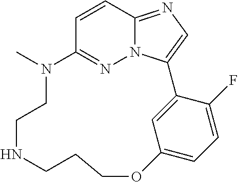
C1=CC2=NC=C3N2N=C1N(C)CCNCCCOC1=CC=C(F)C3=C1
